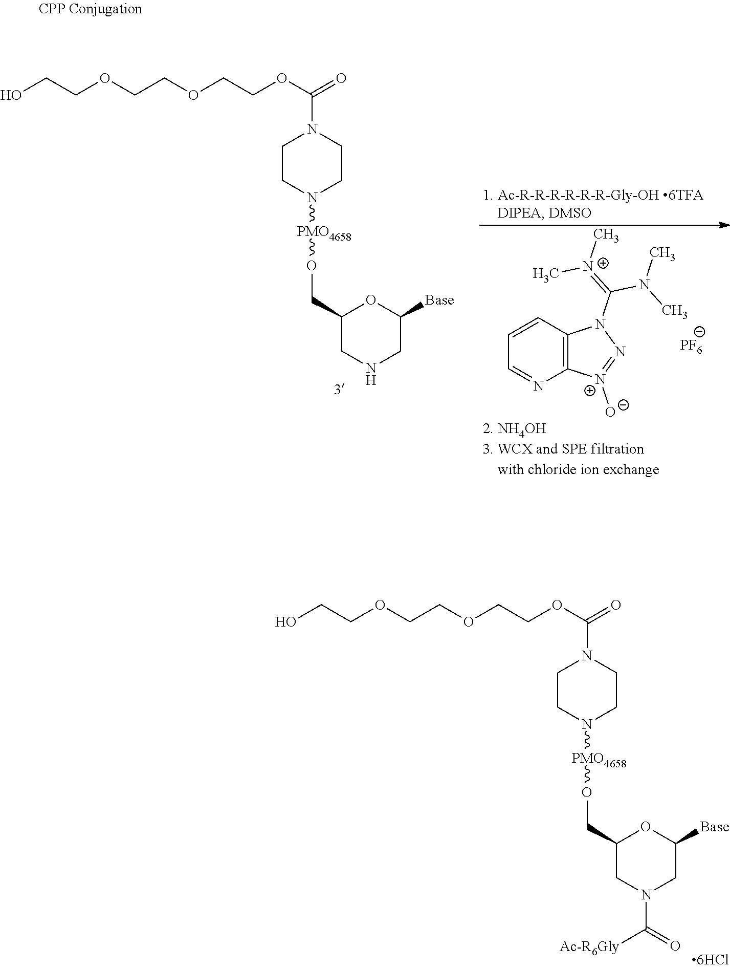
OCCOCCOCCOC(=O)N1CCN([PMO4658]OCC2CNCC([Base])O2)CC1.C12=C(C=CC=N1)N(C(=[N+](C)C)N(C)C)N=[N+]2[O-].[PF6].OCCOCCOCCOC(=O)N1CCN([PMO4658]OCC2CN(C(=O)[Ac-R6Gly])CC([Base])O2)CC1
